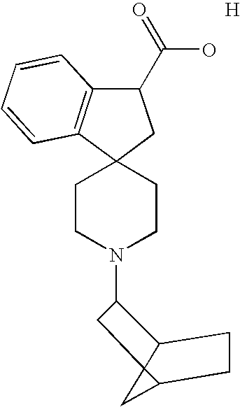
C1CN(C2C3C4(C(C4)CC3)C2)CCC12C1=C(C(C(=O)O)C2)C=CC=C1.[H]
